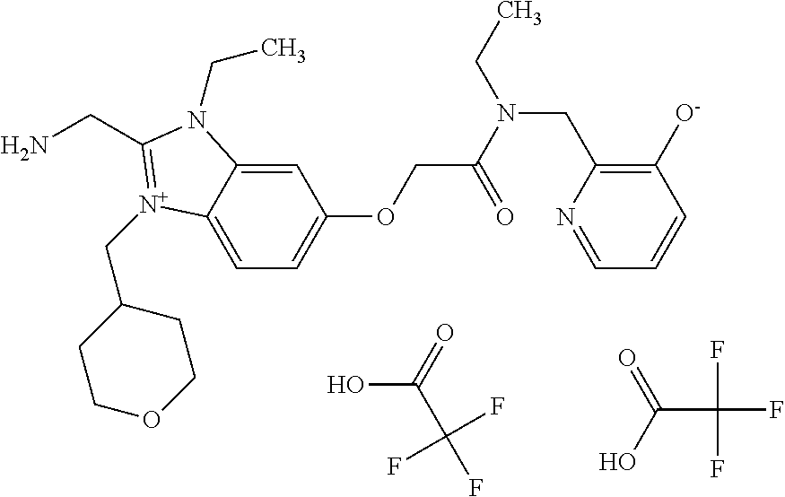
NCC1=[N+](CC2CCOCC2)C2=CC=C(OCC(N(CC3=C([O-])C=CC=N3)CC)=O)C=C2N1CC.OC(=O)C(F)(F)F.O=C(O)C(F)(F)F
